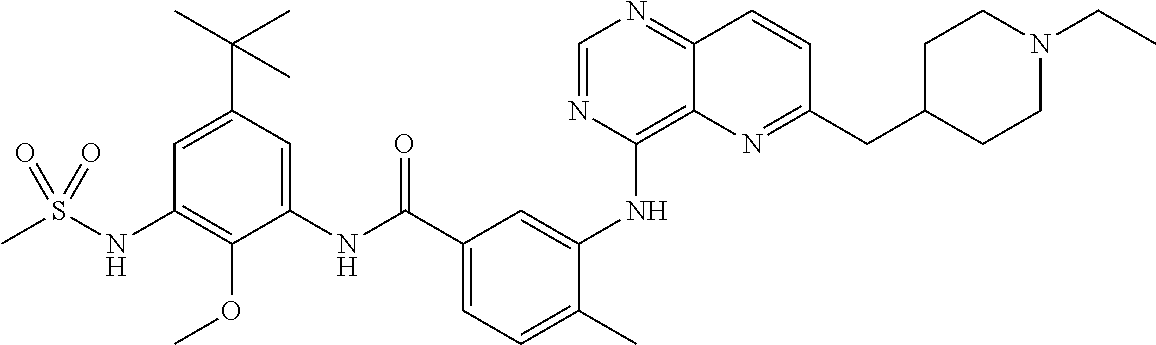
C1=NC(NC2=CC(C(NC3=CC(C(C)(C)C)=CC(NS(C)(=O)=O)=C3OC)=O)=CC=C2C)=C2C(=N1)C=CC(CC1CCN(CC)CC1)=N2
